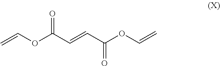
C=COC(C=CC(OC=C)=O)=O
